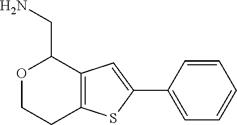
O1CCC2=C(C1CN)C=C(C1=CC=CC=C1)S2
